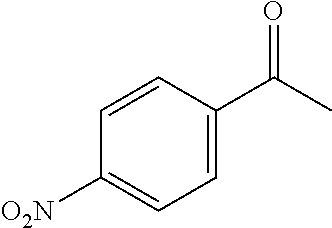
C1=CC(C(C)=O)=CC=C1[O2N]
